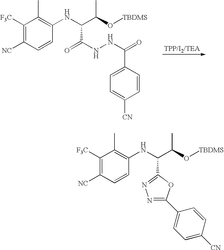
C1([F3C])=C([NC])C=CC(NC(C(=O)NNC(=O)C2=CC=C([CN])C=C2)C(C)O[TBDMS])=C1C.C1([F3C])=C([NC])C=CC(NC(C2=NN=C(C3=CC=C([CN])C=C3)O2)C(C)O[TBDMS])=C1C
